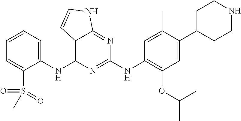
C1(NC2=C3C(=NC(NC4=C(OC(C)C)C=C(C5CCNCC5)C(C)=C4)=N2)NC=C3)=CC=CC=C1S(C)(=O)=O
